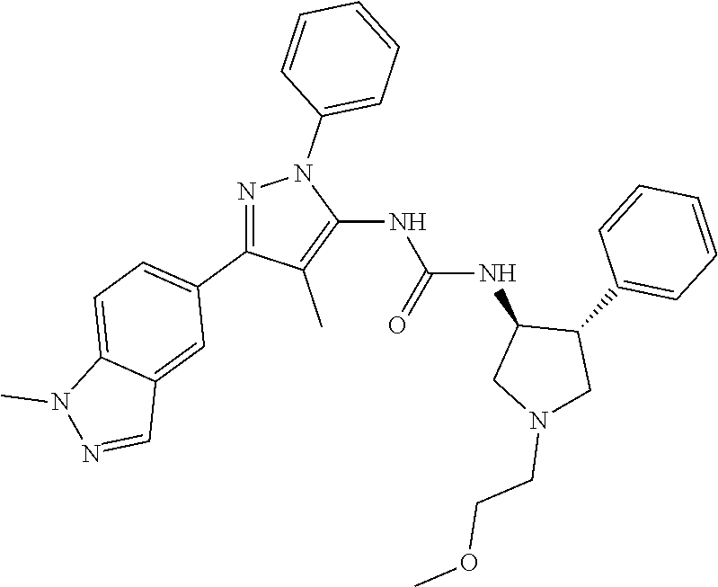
N1=C(C2=CC=C3C(=C2)C=NN3C)C(C)=C(NC(NC2CN(CCOC)CC2C2=CC=CC=C2)=O)N1C1=CC=CC=C1
